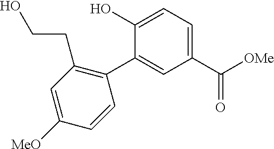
C1(C([OMe])=O)=CC=C(O)C(C2=C(CCO)C=C([MeO])C=C2)=C1
